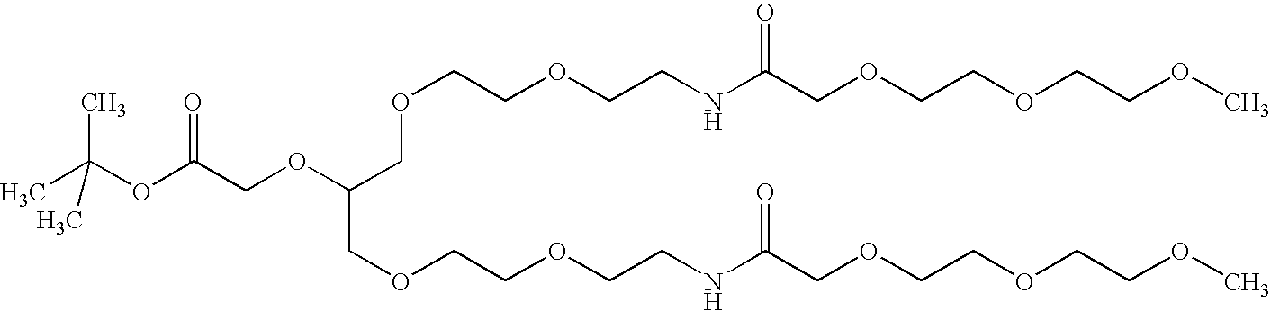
CC(OC(COC(COCCOCCNC(COCCOCCOC)=O)COCCOCCNC(COCCOCCOC)=O)=O)(C)C
